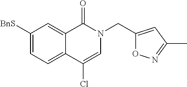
C1([BnS])=CC=C2C(=C1)C(=O)N(CC1=CC(C)=NO1)C=C2Cl
